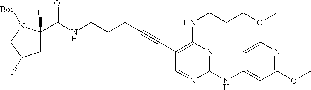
N(CCCC#CC1=C(NCCCOC)N=C(NC2=CC(OC)=NC=C2)N=C1)C(=O)C1([H])CC(F)CN1[Boc]
